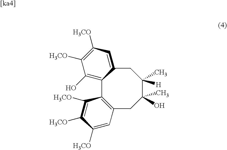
C12=C(O)C([H3CO])=C([H3CO])C=C1CC(C)([H])C(C)(O)CC1=C2C([H3CO])=C([H3CO])C([H3CO])=C1
